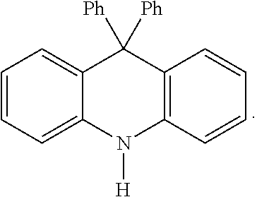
C1=CC=C2C(=C1)C([Ph])([Ph])C1=C(N2[H])C=CC=C1
